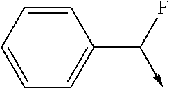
C1=CC=CC=C1C(F)->C
